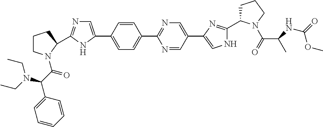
C1(C2=CN=C(C3CCCN3C(C(C3=CC=CC=C3)N(CC)CC)=O)N2)=CC=C(C2=NC=C(C3=CNC(C4CCCN4C(C(NC(=O)OC)C)=O)=N3)C=N2)C=C1
